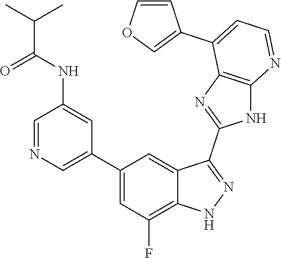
C1=NC=C(C2=CC(F)=C3C(=C2)C(C2=NC4=C(N2)N=CC=C4C2=COC=C2)=NN3)C=C1NC(C(C)C)=O
